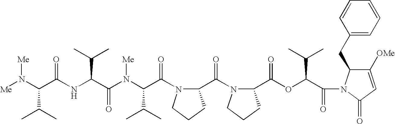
[Me]N(C(C(NC(C(N(C(C(=O)N1C(C(=O)N2C(C(=O)OC(C(C)C)C(=O)N3C(CC4=CC=CC=C4)C([OMe])=CC3=O)CCC2)CCC1)C(C)C)[Me])=O)C(C)C)=O)C(C)C)[Me]
